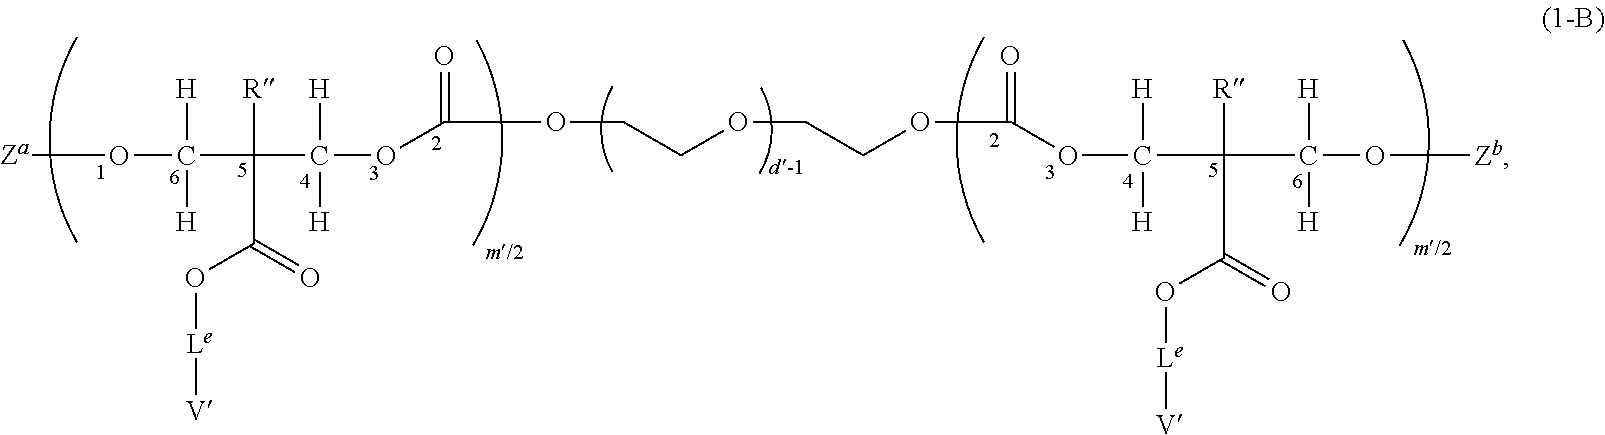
[Za]OC([H])([H])C([R])(C([H])([H])OC(OCCOCCOC(OC([H])([H])C([R])(C(=O)O[Le][V])C([H])([H])O[Zb])=O)=O)C(=O)O[Le][V]
